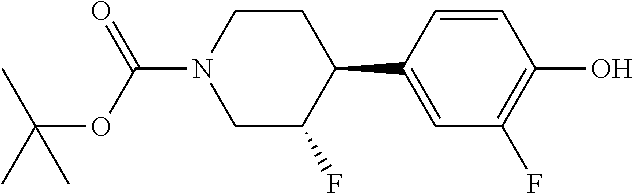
C1=CC(C2CCN(C(=O)OC(C)(C)C)CC2F)=CC(F)=C1O
